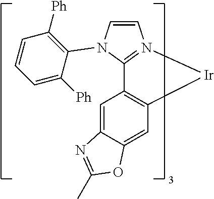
C1=CN(C2=C([Ph])C=CC=C2[Ph])C2=N1[Ir]C1=C2C=C2C(=C1)OC(C)=N2
